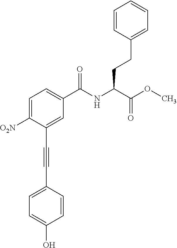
C1=C([O2N])C(C#CC2=CC=C(O)C=C2)=CC(C(NC(C(OC)=O)CCC2=CC=CC=C2)=O)=C1
